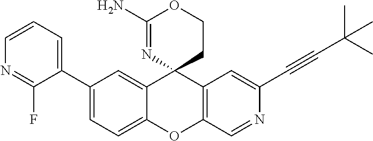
C1=CC=C(C2=CC=C3C(=C2)C2(C4=C(O3)C=NC(C#CC(C)(C)C)=C4)CCOC(N)=N2)C(F)=N1
